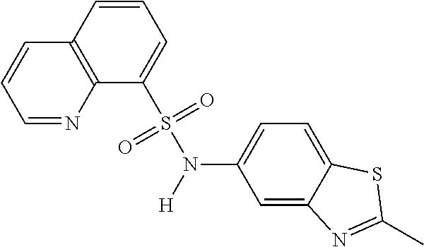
C12=C(C=CC=C1S(=O)(=O)N([H])C1=CC=C3C(=C1)N=C(C)S3)C=CC=N2
